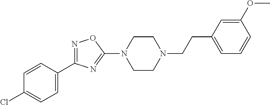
N1=C(C2=CC=C(Cl)C=C2)N=C(N2CCN(CCC3=CC=CC(OC)=C3)CC2)O1
